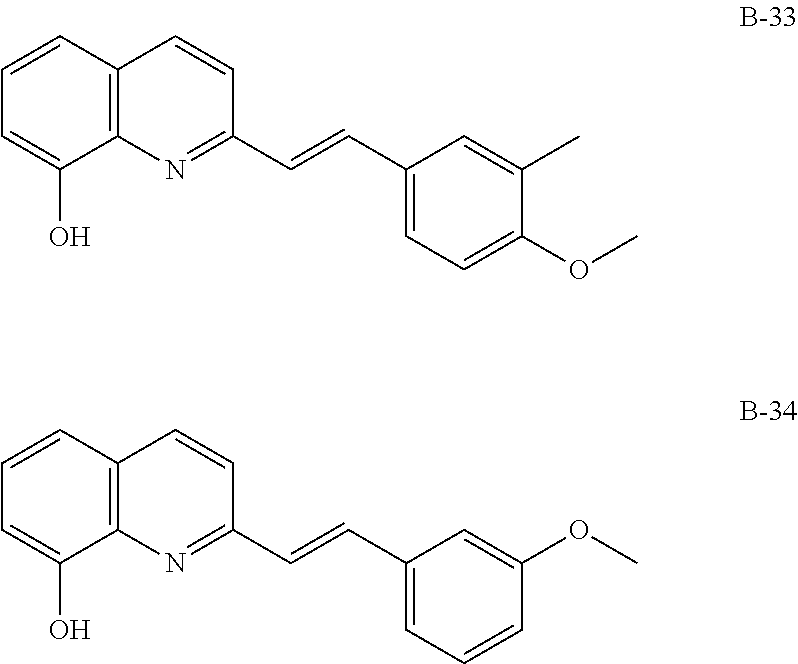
C1=CC=C(O)C2=C1C=CC(C=CC1=CC=C(OC)C(C)=C1)=N2.C1=CC=C(O)C2=C1C=CC(C=CC1=CC=CC(OC)=C1)=N2
